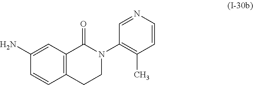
C1(N)=CC2=C(C=C1)CCN(C1=C(C)C=CN=C1)C2=O
